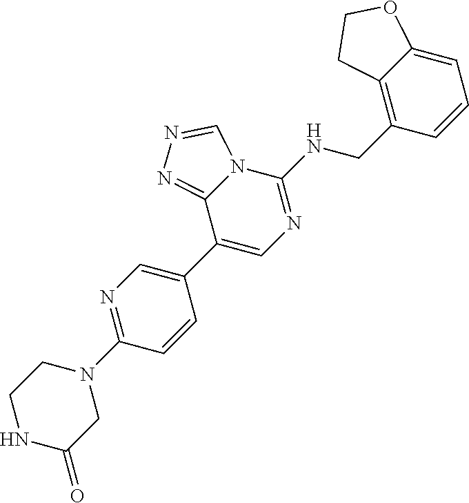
C1(N2CCNC(=O)C2)=NC=C(C2=CN=C(NCC3=C4C(=CC=C3)OCC4)N3C2=NN=C3)C=C1
